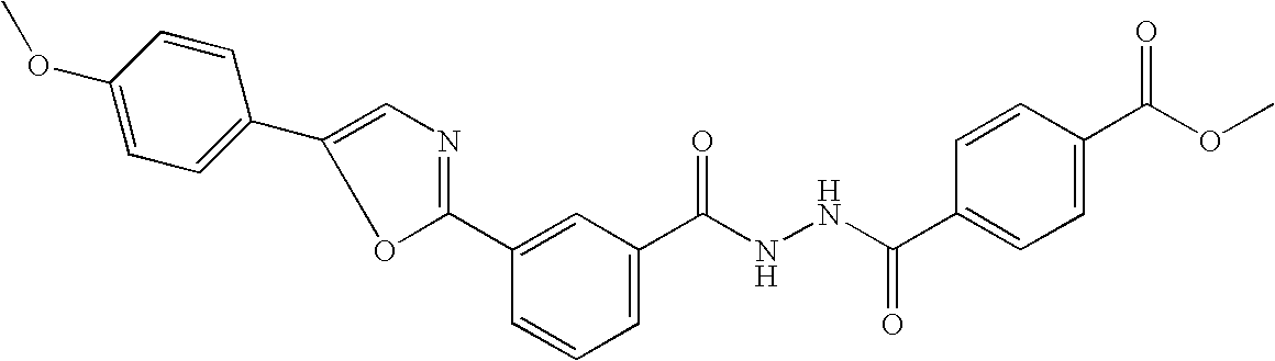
C1(C2=CC=C(OC)C=C2)=CN=C(C2=CC(C(NNC(C3=CC=C(C(OC)=O)C=C3)=O)=O)=CC=C2)O1
